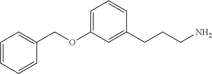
O(C1=CC=CC(CCCN)=C1)CC1=CC=CC=C1
